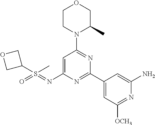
O1CCN(C2=NC(C3=CC([OCH3])=NC(N)=C3)=NC(N=S(=O)(C3COC3)C)=C2)C(C)C1
